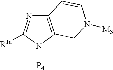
C12=C(N([P4])C([R1a])=N1)CN([M3])C=C2
